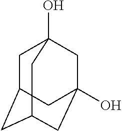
C1C2CC3CC(O)(CC1(O)C3)C2
